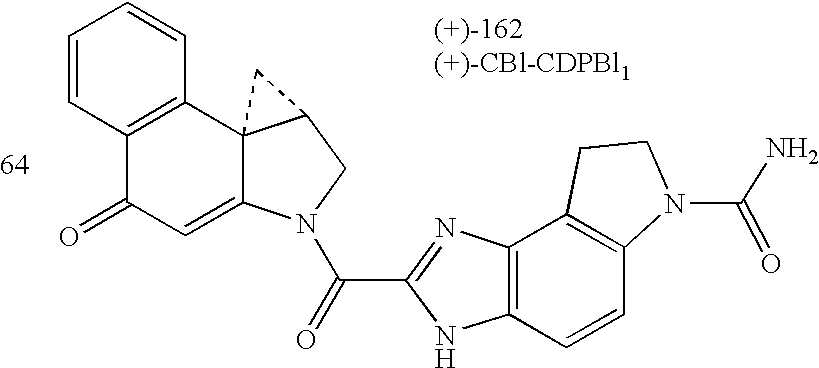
C12=C(C=CC3=C1CCN3C(N)=O)NC(C(=O)N1C3=CC(=O)C4=C(C=CC=C4)C34C(C1)C4)=N2
